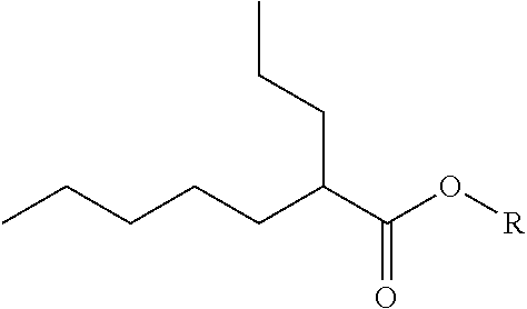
CCCCCC(C(O[R])=O)CCC
